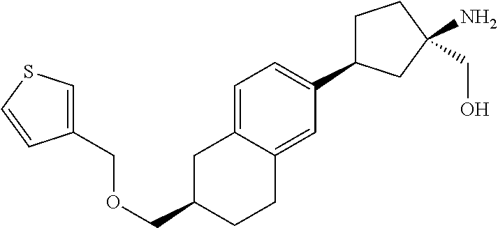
C(OCC1CC2=CC=C(C3CCC(N)(CO)C3)C=C2CC1)C1=CSC=C1
